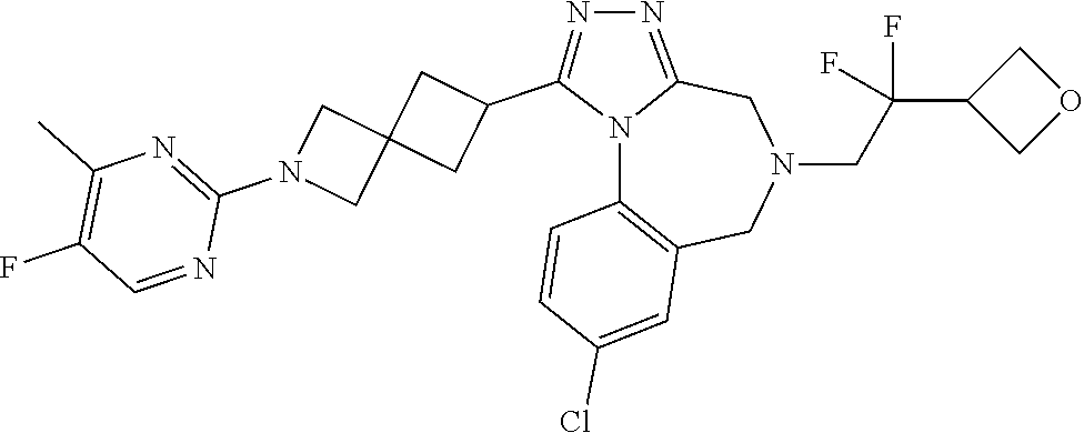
N12C3=C(CN(CC(C4COC4)(F)F)CC1=NN=C2C1CC2(C1)CN(C1=NC(C)=C(F)C=N1)C2)C=C(Cl)C=C3
